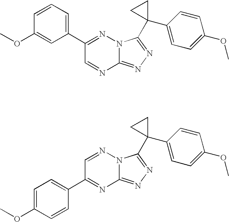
C12=NN=C(C3(C4=CC=C(OC)C=C4)CC3)N1N=C(C1=CC=CC(OC)=C1)C=N2.C12=NN=C(C3(C4=CC=C(OC)C=C4)CC3)N1N=CC(C1=CC=C(OC)C=C1)=N2
